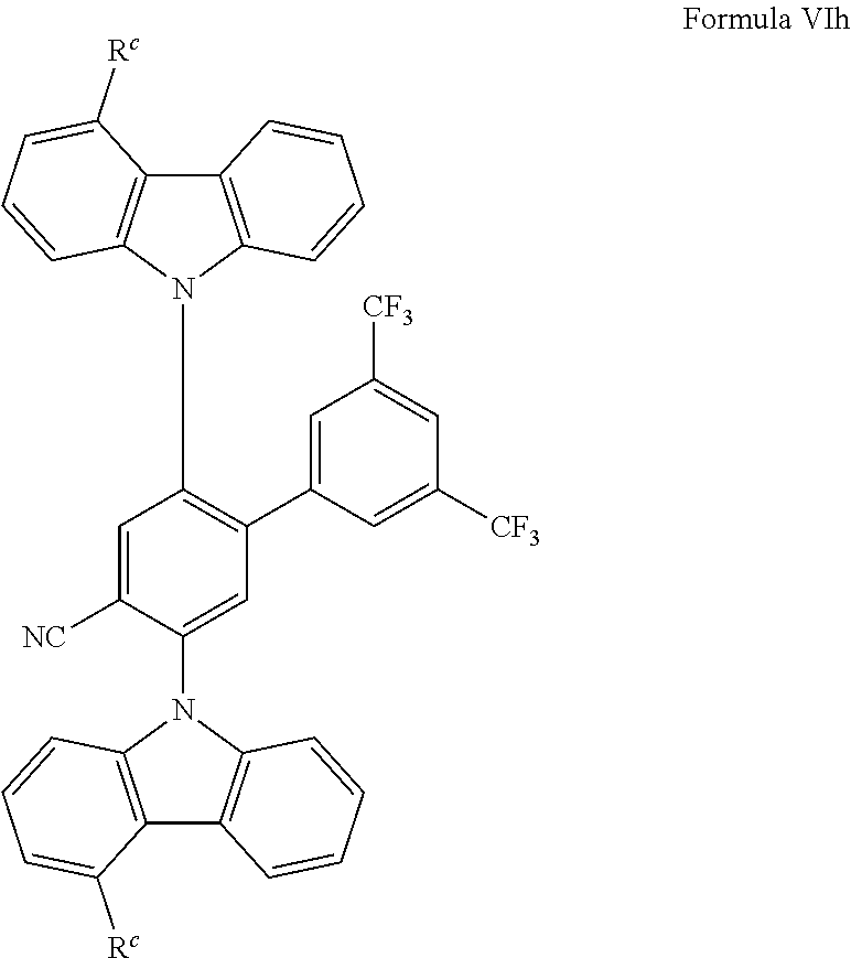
C12=C(N(C3=CC(C4=CC([CF3])=CC([CF3])=C4)=C(N4C5=C(C6=C4C=CC=C6)C([Rc])=CC=C5)C=C3[NC])C3=C1C=CC=C3)C=CC=C2[Rc]
